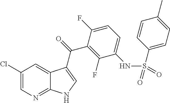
C1(Cl)=CN=C2C(=C1)C(C(=O)C1=C(F)C(NS(=O)(=O)C3=CC=C(C)C=C3)=CC=C1F)=CN2
